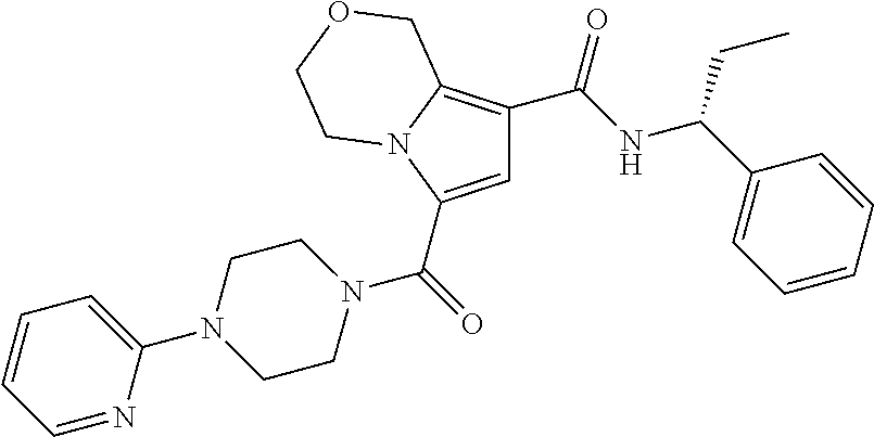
C1=C(C(=O)N2CCN(C3=CC=CC=N3)CC2)N2C(=C1C(NC(C1=CC=CC=C1)CC)=O)COCC2
